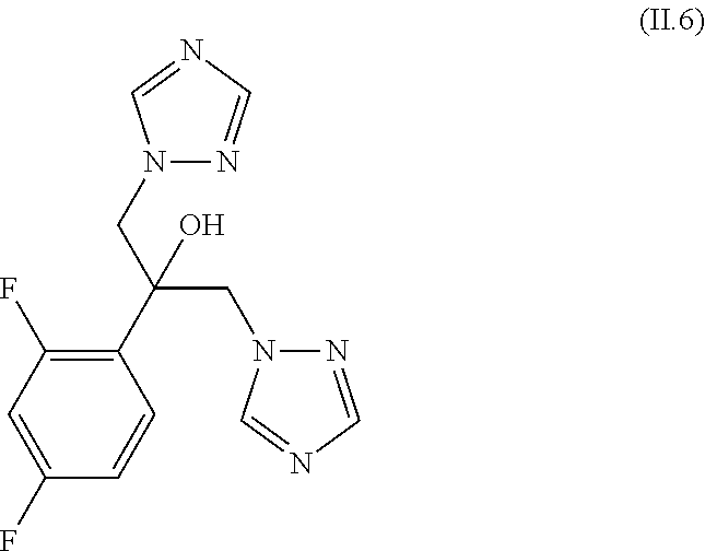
C1(F)=CC(F)=C(C(CN2N=CN=C2)(O)CN2N=CN=C2)C=C1
